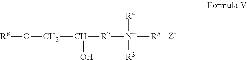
[R7]([N+]([R5])([R4])[R3])C(CO[R8])O
